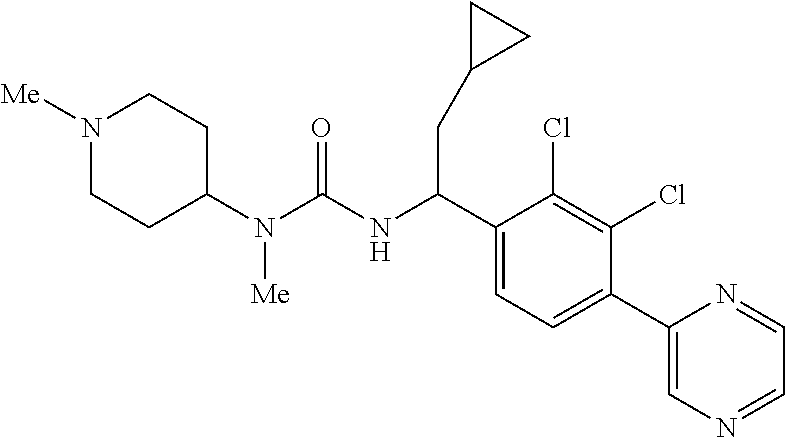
C1(N(C(NC(C2=CC=C(C3=CN=CC=N3)C(Cl)=C2Cl)CC2CC2)=O)[Me])CCN([Me])CC1
